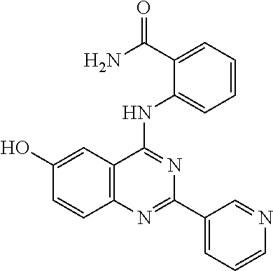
C12=C(C(NC3=CC=CC=C3C(N)=O)=NC(C3=CC=CN=C3)=N1)C=C(O)C=C2
